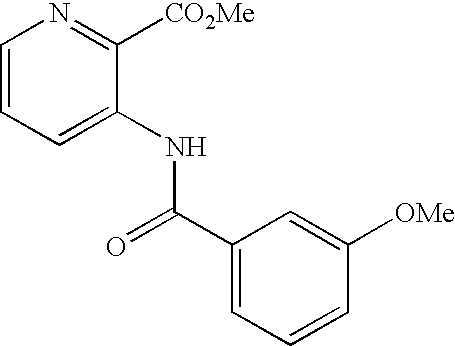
C1=CC=C(NC(=O)C2=CC=CC([OMe])=C2)C([CO2Me])=N1
